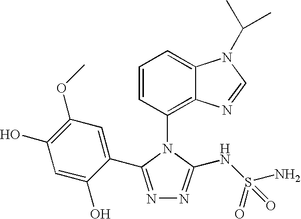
C1=CC(N2C(NS(N)(=O)=O)=NN=C2C2=CC(OC)=C(O)C=C2O)=C2C(=C1)N(C(C)C)C=N2
